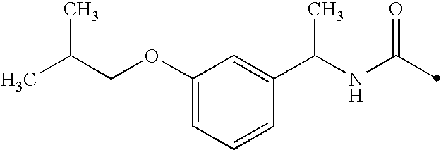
C(NC(=O)C)(C1=CC(OCC(C)C)=CC=C1)C
